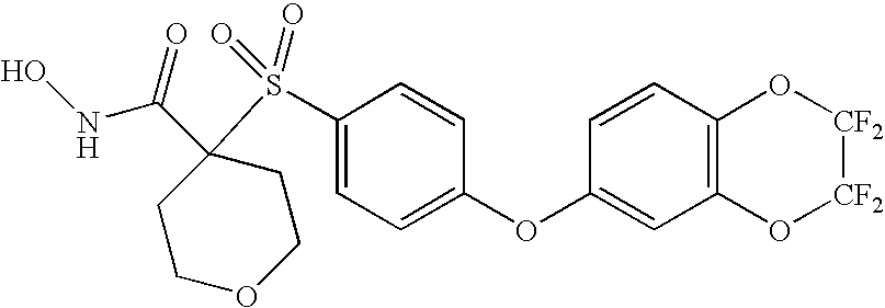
C1COCCC1(C(=O)NO)S(C1=CC=C(OC2=CC3=C(C=C2)O[CF2][CF2]O3)C=C1)(=O)=O
